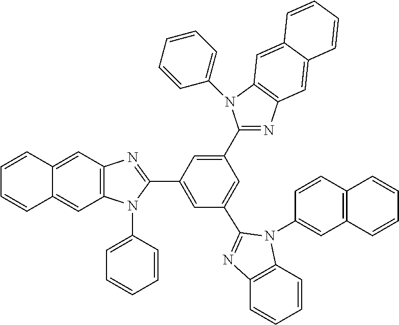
C12=C(C=C3C(=C1)C=CC=C3)N=C(C1=CC(C3=NC4=C(C=CC=C4)N3C3=CC4=C(C=C3)C=CC=C4)=CC(C3=NC4=C(N3C3=CC=CC=C3)C=C3C(=C4)C=CC=C3)=C1)N2C1=CC=CC=C1
